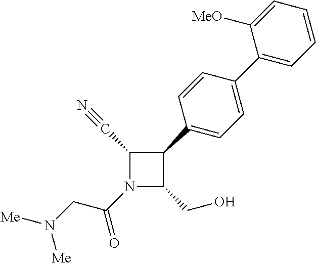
N1(C(CN([Me])[Me])=O)C(CO)C(C2=CC=C(C3=CC=CC=C3[MeO])C=C2)C1C#N
